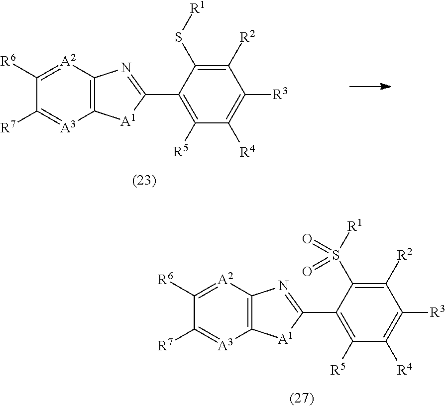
C12=C([A2]=C([R6])C([R7])=[A3]1)N=C(C1=C([R5])C([R4])=C([R3])C([R2])=C1S[R1])[A1]2.C12=C([A2]=C([R6])C([R7])=[A3]1)N=C(C1=C([R5])C([R4])=C([R3])C([R2])=C1S([R1])(=O)=O)[A1]2
